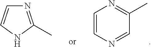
N1=C(C)NC=C1.C1=CN=CC(C)=N1
